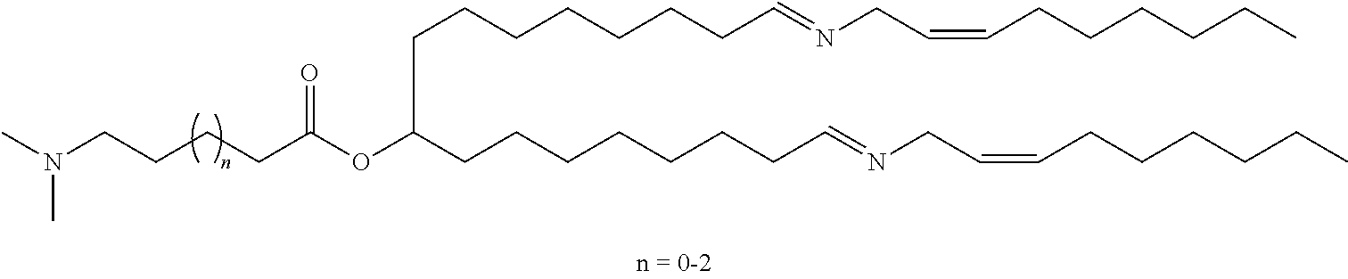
N(CCCCC(OC(CCCCCCCC=NCC=CCCCCCC)CCCCCCCC=NCC=CCCCCCC)=O)(C)C
